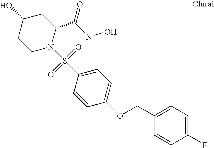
C1(O)CCN(S(C2=CC=C(OCC3=CC=C(F)C=C3)C=C2)(=O)=O)C(C(NO)=O)C1
